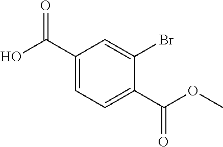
C1(C(O)=O)=CC=C(C(OC)=O)C(Br)=C1
